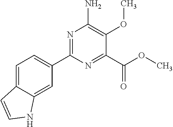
N1=C(C2=CC=C3C(=C2)NC=C3)N=C(C(OC)=O)C(OC)=C1N
